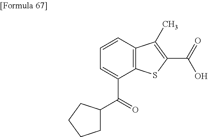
C1=C(C(C2CCCC2)=O)C2=C(C=C1)C(C)=C(C(=O)O)S2
